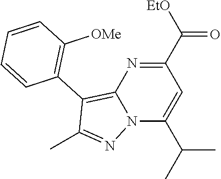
C12=C(C3=C([OMe])C=CC=C3)C(C)=NN1C(C(C)C)=CC(C([EtO])=O)=N2
